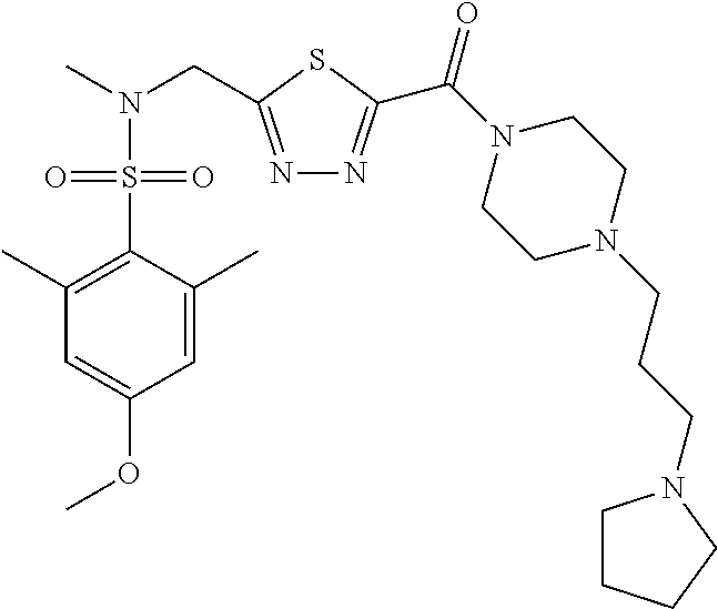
C1(C)=C(S(N(C)CC2=NN=C(C(N3CCN(CCCN4CCCC4)CC3)=O)S2)(=O)=O)C(C)=CC(OC)=C1
